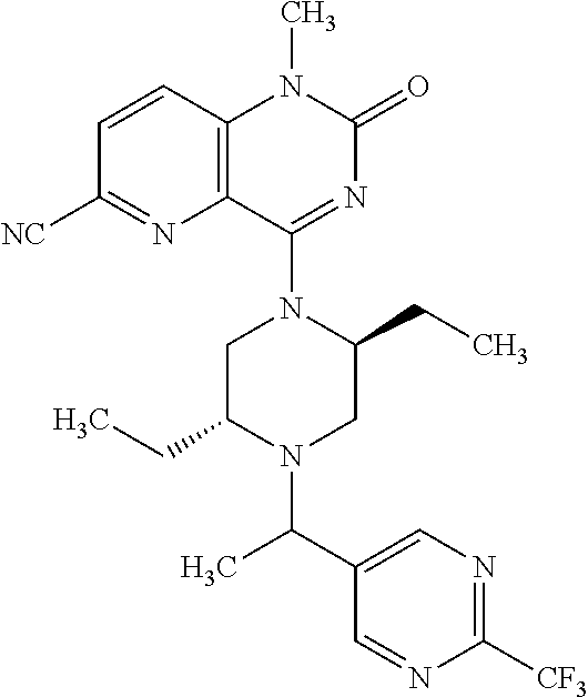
C1=CC2=C(N=C1[NC])C(N1C(CC)CN(C(C3=CN=C([CF3])N=C3)C)C(CC)C1)=NC(=O)N2C
